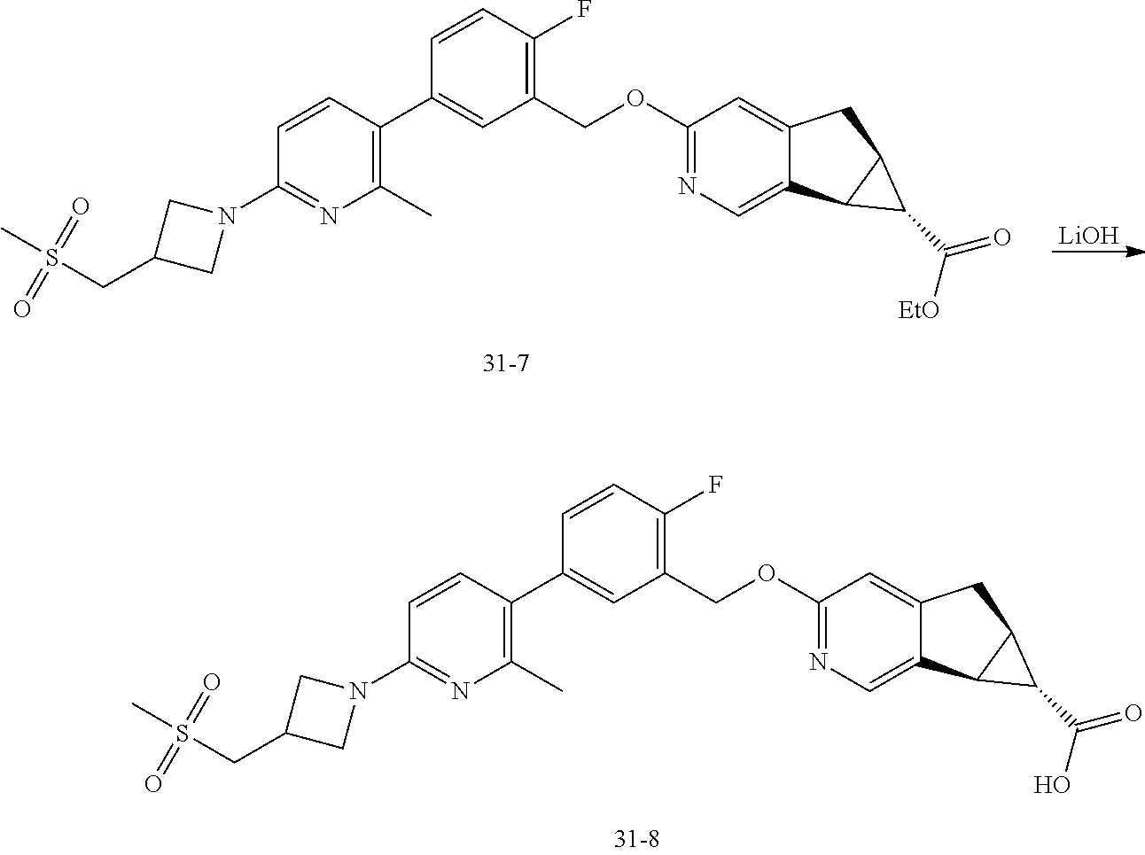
C1=CC(C2=CC(COC3=NC=C4C(=C3)CC3C4C3C([EtO])=O)=C(F)C=C2)=C(C)N=C1N1CC(CS(C)(=O)=O)C1.[LiOH].C1=CC(C2=CC(COC3=NC=C4C(=C3)CC3C4C3C(O)=O)=C(F)C=C2)=C(C)N=C1N1CC(CS(C)(=O)=O)C1
